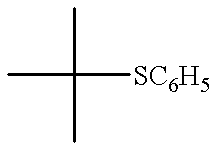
CC([SC6H5])(C)C
